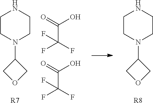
C(=O)(O)C(F)(F)F.C(=O)(O)C(F)(F)F.C1CN(C2COC2)CCN1.[R8].C1CN(C2COC2)CCN1.[R7]
